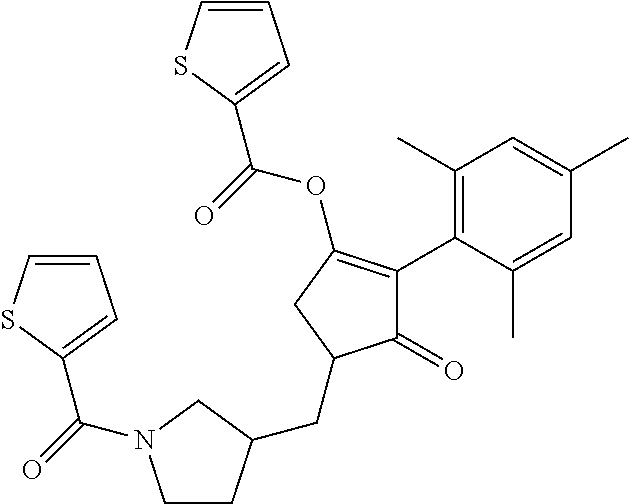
C1(=O)C(C2=C(C)C=C(C)C=C2C)=C(OC(=O)C2=CC=CS2)CC1CC1CCN(C(=O)C2=CC=CS2)C1
